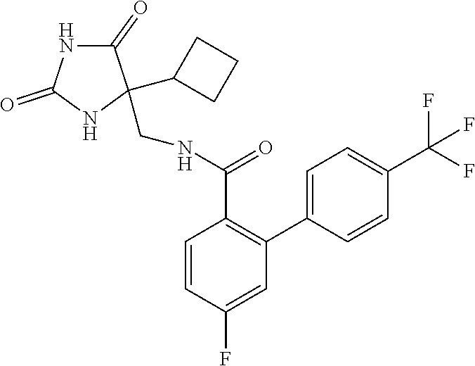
C1=C(C2=C(C(NCC3(C4CCC4)C(=O)NC(=O)N3)=O)C=CC(F)=C2)C=CC(C(F)(F)F)=C1
